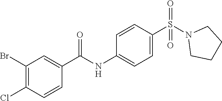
C1(Br)=C(Cl)C=CC(C(NC2=CC=C(S(N3CCCC3)(=O)=O)C=C2)=O)=C1
